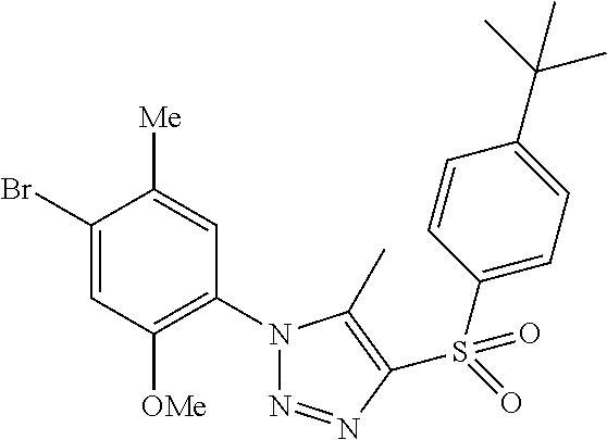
C1(Br)=CC([OMe])=C(N2N=NC(S(=O)(C3=CC=C(C(C)(C)C)C=C3)=O)=C2C)C=C1[Me]
